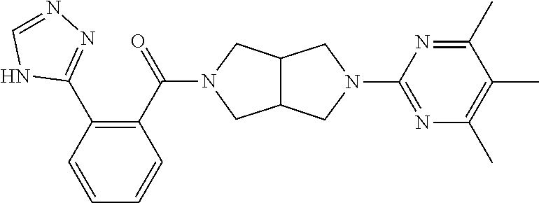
C1(C2=NN=CN2)=C(C(N2CC3C(C2)CN(C2=NC(C)=C(C)C(C)=N2)C3)=O)C=CC=C1
